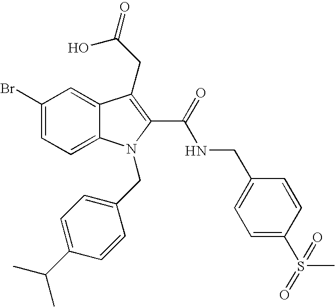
C1(Br)=CC=C2C(=C1)C(CC(=O)O)=C(C(=O)NCC1=CC=C(S(=O)(=O)C)C=C1)N2CC1=CC=C(C(C)C)C=C1
